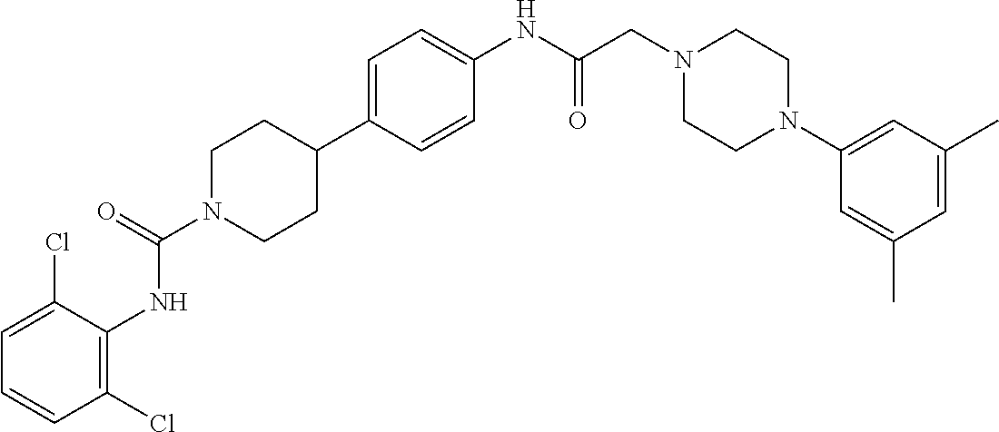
C1(Cl)=C(NC(N2CCC(C3=CC=C(NC(CN4CCN(C5=CC(C)=CC(C)=C5)CC4)=O)C=C3)CC2)=O)C(Cl)=CC=C1
